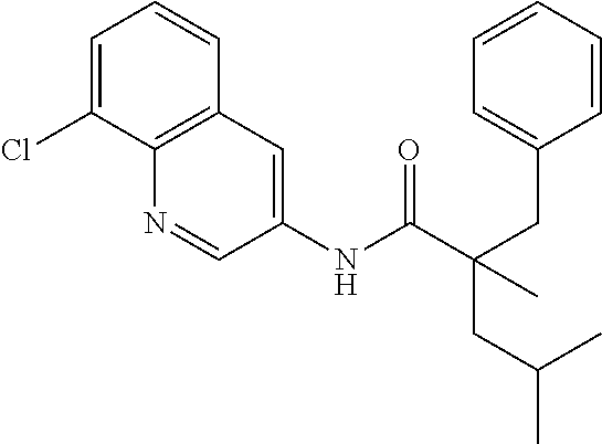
C1=C(Cl)C2=C(C=C1)C=C(NC(C(CC1=CC=CC=C1)(C)CC(C)C)=O)C=N2
